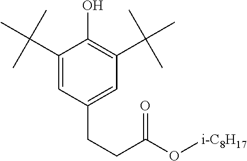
C1(C(C)(C)C)=CC(CCC(O[i-C8H17])=O)=CC(C(C)(C)C)=C1O
